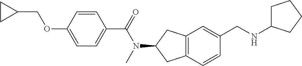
C1(OCC2CC2)=CC=C(C(=O)N(C)C2CC3=C(C2)C=C(CNC2CCCC2)C=C3)C=C1
